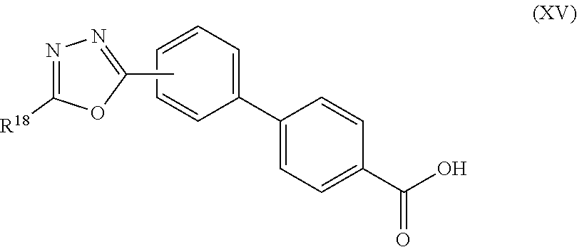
C1=CC(C2=CC=C(C(O)=O)C=C2)=CC=C1.CC1=NN=C([R18])O1
